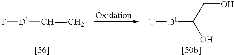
[D1](C=C)[T].[D1](C(O)CO)[T]
